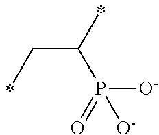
C(C(P(=O)([O-])[O-])C)C
